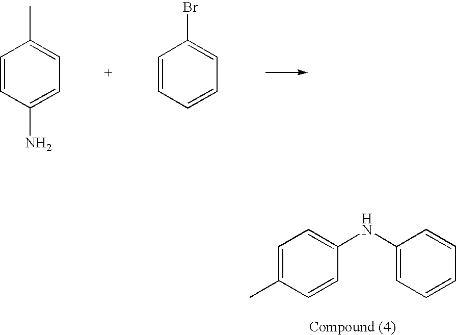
C1=CC(N)=CC=C1C.C1=CC=CC=C1Br.C1=C(C)C=CC(NC2=CC=CC=C2)=C1
